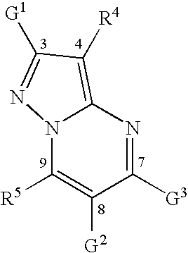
C12=C([R4])C([G1])=NN1C([R5])=C([G2])C([G3])=N2
